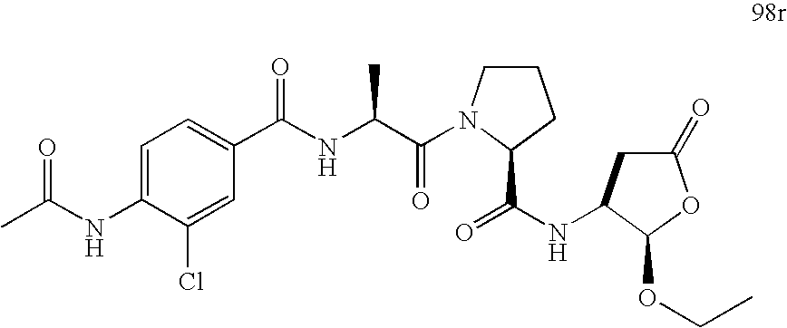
N(C1=CC=C(C(NC(C(=O)N2CCCC2C(=O)NC2CC(=O)OC2OCC)C)=O)C=C1Cl)C(C)=O
